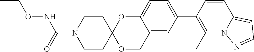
C1=CC(C2=CC=C3C(=C2)COC2(O3)CCN(C(=O)NOCC)CC2)=C(C)N2C1=CC=N2
